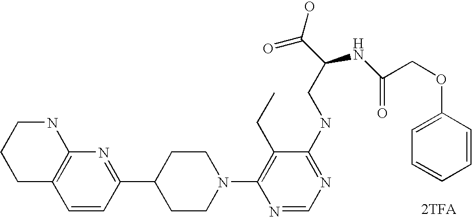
[2TFA].C1=CC(C2CCN(C3=C(CC)C(NCC(C(O)=O)NC(=O)COC4=CC=CC=C4)=NC=N3)CC2)=NC2=C1CCCN2
